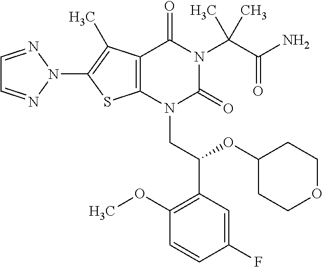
C12=C(C(C)=C(N3N=CC=N3)S1)C(=O)N(C(C(=O)N)(C)C)C(=O)N2CC(C1=C(OC)C=CC(F)=C1)OC1CCOCC1
